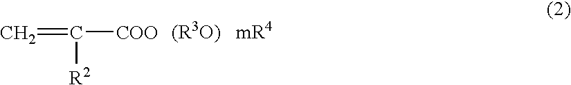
C=C([COO])[R2]
